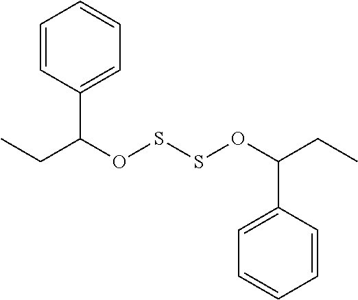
C(OSSOC(CC)C1=CC=CC=C1)(CC)C1=CC=CC=C1
